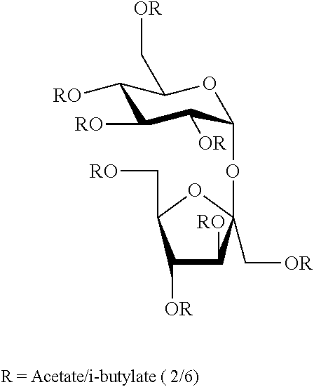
C1([RO])C([RO])C([OR])C(OC2(C[OR])C([RO])C([OR])C(C[RO])O2)OC1C[OR]
